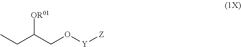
CCC(CO[Y][Z])[OR01]
